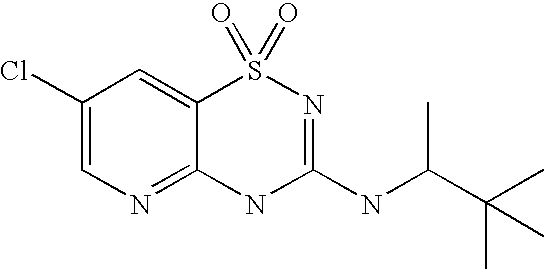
C12=NC=C(Cl)C=C1S(=O)(=O)N=C(NC(C(C)(C)C)C)N2
